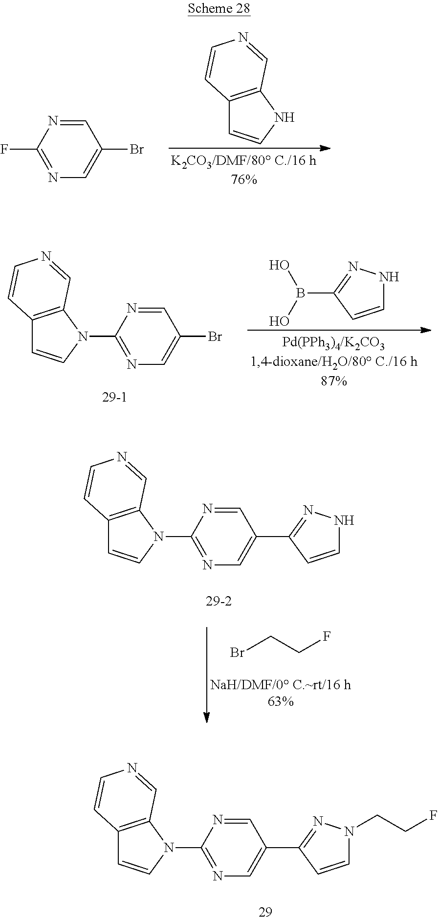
C1=NC(F)=NC=C1Br.C12=C(NC=C1)C=NC=C2.C1=NC(N2C=CC3=C2C=NC=C3)=NC=C1Br.C1=CC(B(O)O)=NN1.C1=NC(N2C=CC3=C2C=NC=C3)=NC=C1C1=NNC=C1.BrCCF.C1=NC(N2C=CC3=C2C=NC=C3)=NC=C1C1=NN(CCF)C=C1
